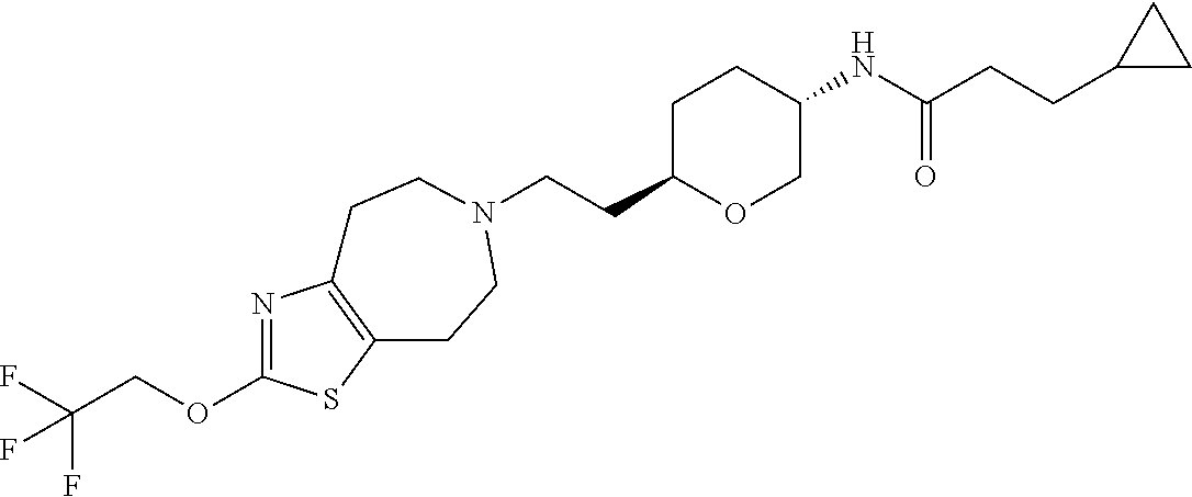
C(CC1OCC(NC(CCC2CC2)=O)CC1)N1CCC2=C(N=C(OCC(F)(F)F)S2)CC1
